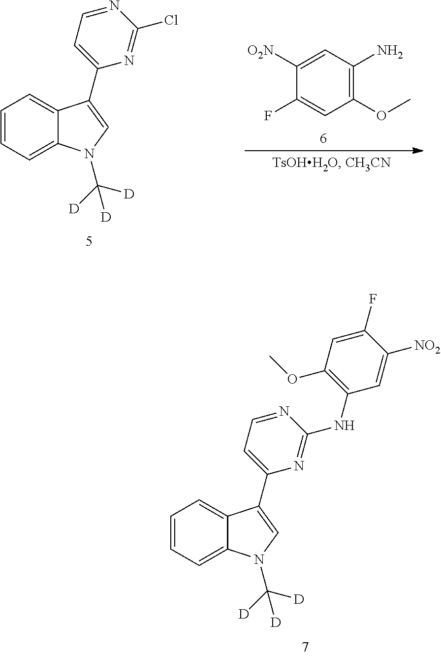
C1([O2N])=CC(N)=C(OC)C=C1F.C1=CC=C2C(=C1)C(C1=CC=NC(Cl)=N1)=CN2C([D])([D])[D].C1=CC=C2C(=C1)C(C1=CC=NC(NC3=C(OC)C=C(F)C([NO2])=C3)=N1)=CN2C([D])([D])[D]
